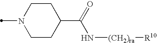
N1(C)CCC(C(=O)N[(CH2)ra][R10])CC1
